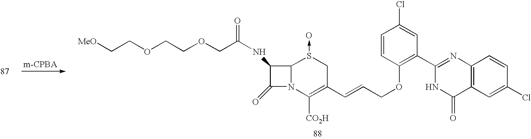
C1(NC(COCCOCC[MeO])=O)C(=O)N2C1S(->O)CC(C=CCOC1=C(C3=NC4=C(C(=O)N3)C=C(Cl)C=C4)C=C(Cl)C=C1)=C2[CO2H]
